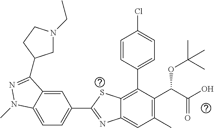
C1=C2C(=CC(C3=NC4=CC(C)=C(C(C(O)=O)OC(C)(C)C)C(C5=CC=C(Cl)C=C5)=C4S3)=C1)C(C1CN(CC)CC1)=NN2C
